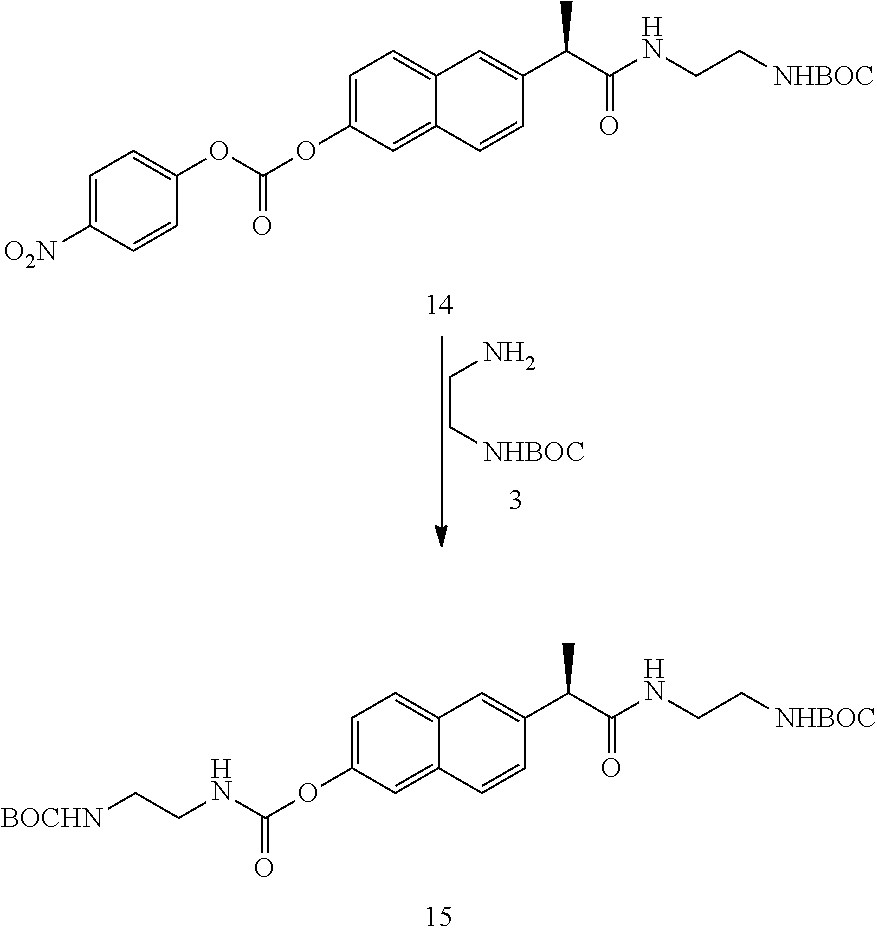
C(C[NHBOC])N.C1=C(OC(=O)OC2=CC=C([O2N])C=C2)C=C2C(=C1)C=C(C(C(NCC[NHBOC])=O)C)C=C2.C1=C(OC(=O)NCC[BOCHN])C=C2C(=C1)C=C(C(C(NCC[NHBOC])=O)C)C=C2
